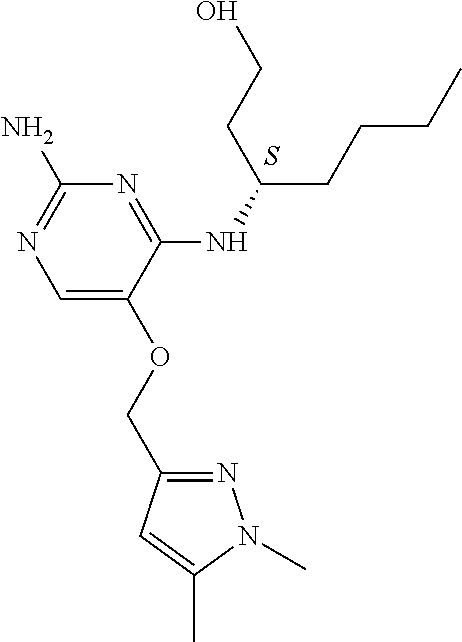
S.C1=C(OCC2=NN(C)C(C)=C2)C(NC(CCCC)CCO)=NC(N)=N1
